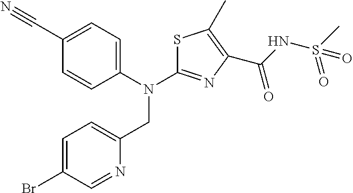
C1=C(CN(C2=NC(C(NS(C)(=O)=O)=O)=C(C)S2)C2=CC=C(C#N)C=C2)N=CC(Br)=C1
